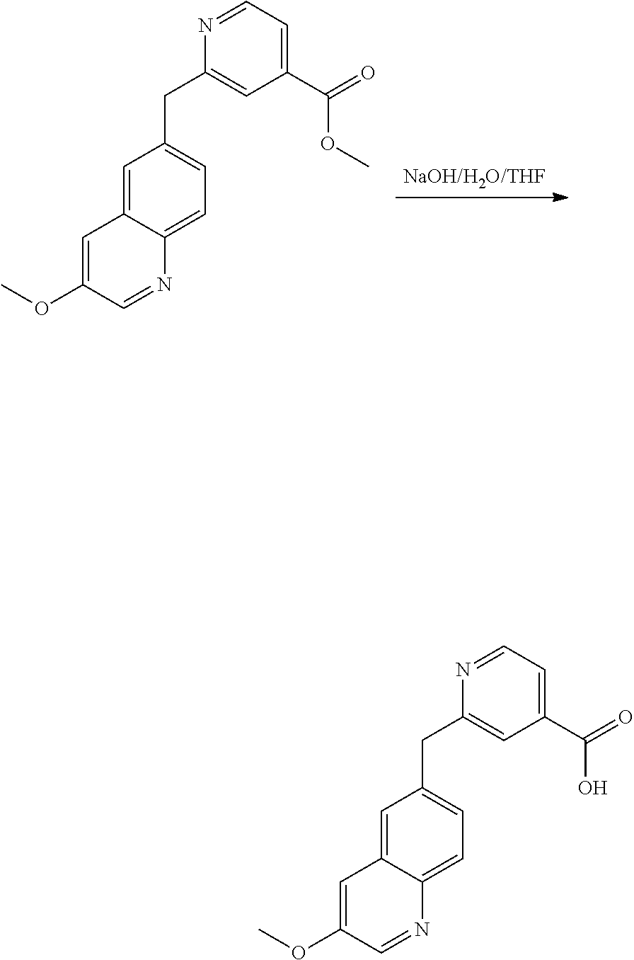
C1=C2C(=CC=C1CC1=CC(C(OC)=O)=CC=N1)N=CC(OC)=C2.C1=C2C(=CC=C1CC1=CC(C(O)=O)=CC=N1)N=CC(OC)=C2
